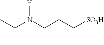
C(N(CCC[SO3H])[H])(C)C
